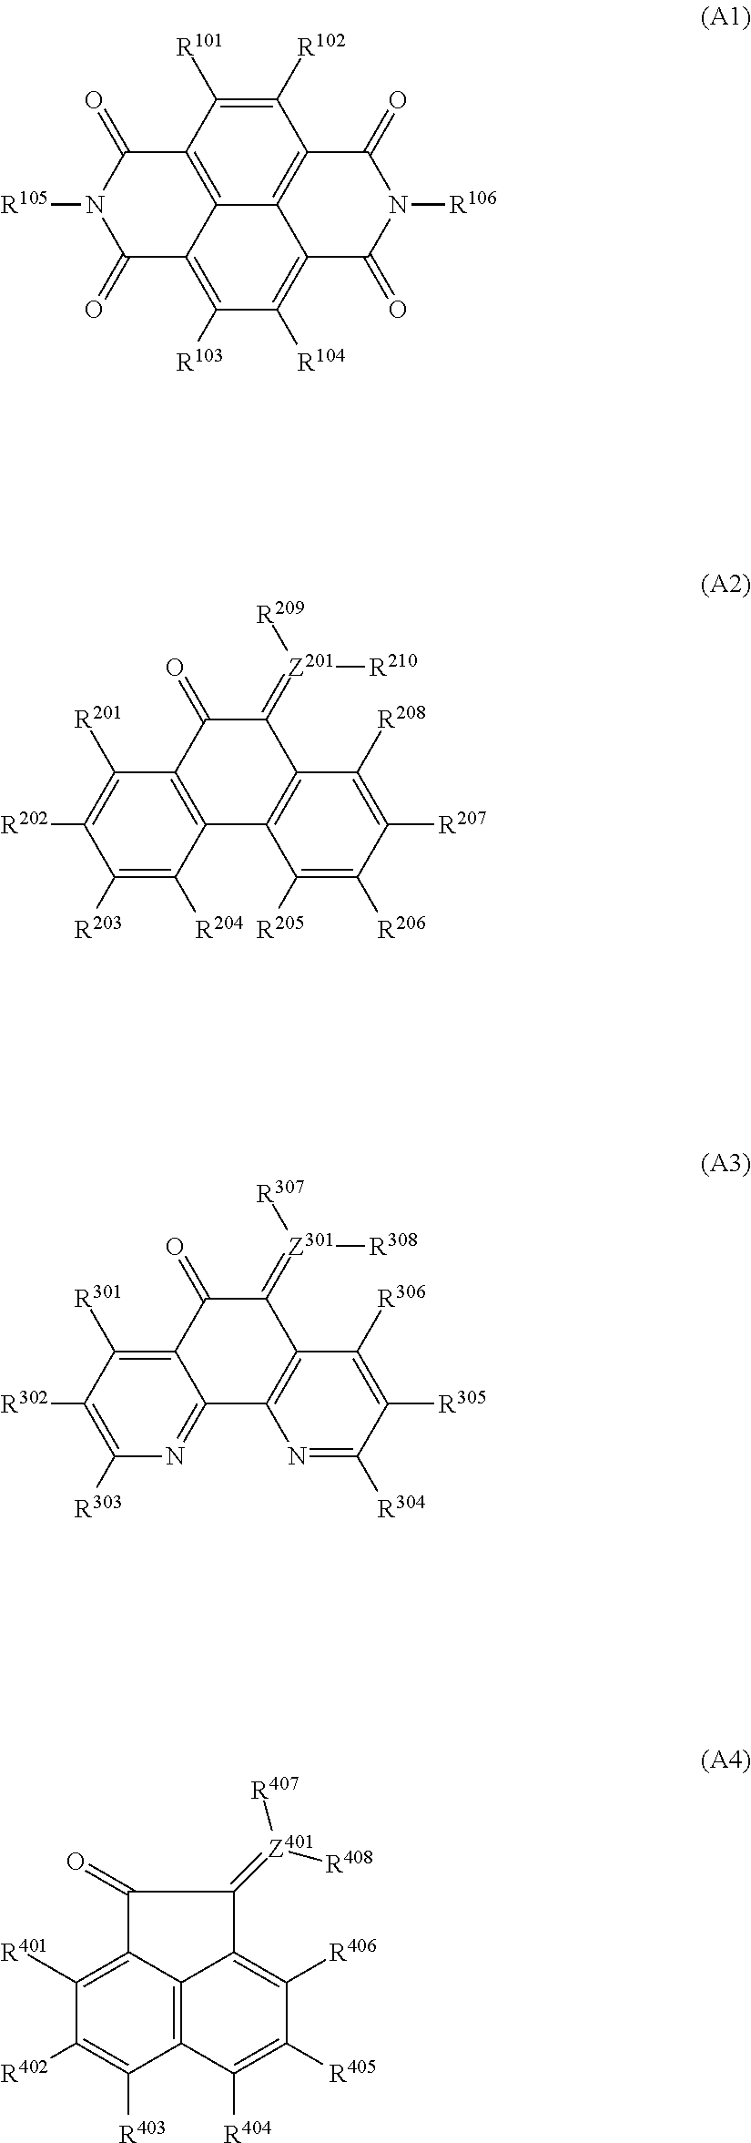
C1([R102])=C([R101])C2=C3C4=C1C(=O)N([R106])C(=O)C4=C([R104])C([R103])=C3C(=O)N([R105])C2=O.C12=C(C(=O)C(=[Z201]([R209])[R210])C3=C1C([R205])=C([R206])C([R207])=C3[R208])C([R201])=C([R202])C([R203])=C2[R204].C12=NC([R303])=C([R302])C([R301])=C1C(=O)C(=[Z301]([R307])[R308])C1=C2N=C([R304])C([R305])=C1[R306].C12=C3C(=C([R401])C([R402])=C1[R403])C(=O)C(=[Z401]([R407])[R408])C3=C([R406])C([R405])=C2[R404]
